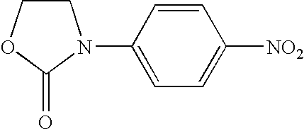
C1COC(=O)N1C1=CC=C([NO2])C=C1
